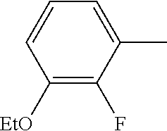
C1([EtO])=C(F)C(C)=CC=C1
